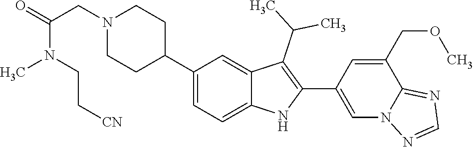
C1(C2CCN(CC(=O)N(C)CC[CN])CC2)=CC=C2C(=C1)C(C(C)C)=C(C1=CN3C(=NC=N3)C(COC)=C1)N2
